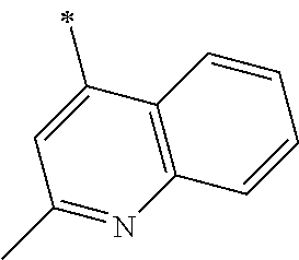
C1=C(C)C2=C(N=C1C)C=CC=C2
